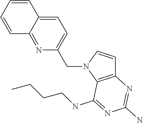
C1=CN(CC2=CC=C3C(=N2)C=CC=C3)C2=C1N=C(N)N=C2NCCCC
